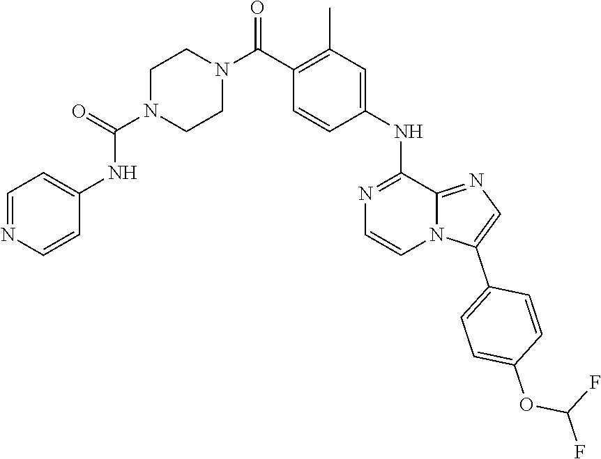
N1(C(C2=C(C)C=C(NC3=NC=CN4C3=NC=C4C3=CC=C(OC(F)F)C=C3)C=C2)=O)CCN(C(NC2=CC=NC=C2)=O)CC1
